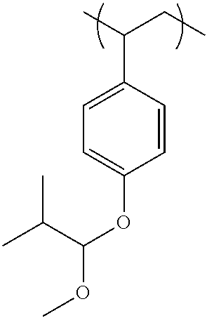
C1=C(C(C)CC)C=CC(OC(OC)C(C)C)=C1
